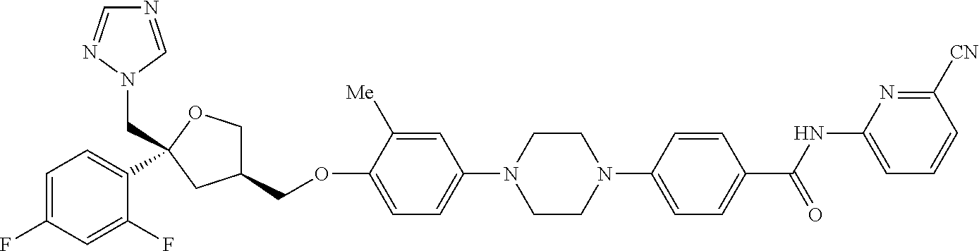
C1=C(F)C=C(F)C(C2(CN3C=NC=N3)OCC(COC3=CC=C(N4CCN(C5=CC=C(C(NC6=CC=CC([CN])=N6)=O)C=C5)CC4)C=C3[Me])C2)=C1
